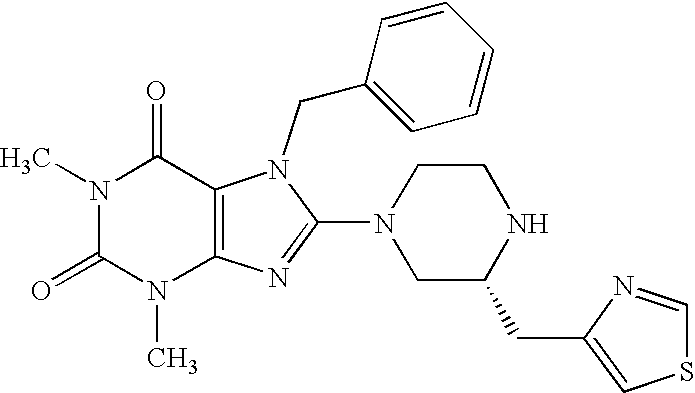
N1(C)C(=O)N(C)C2=C(C1=O)N(CC1=CC=CC=C1)C(N1CC(CC3=CSC=N3)NCC1)=N2
